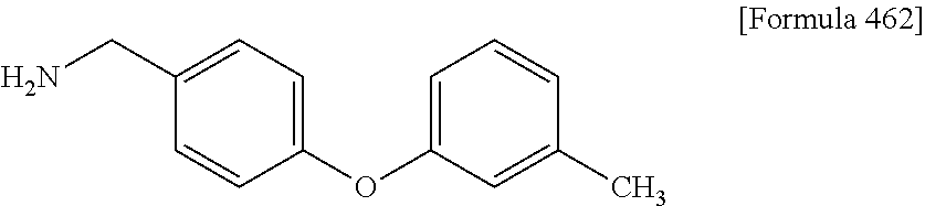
C1(CN)=CC=C(OC2=CC=CC(C)=C2)C=C1
